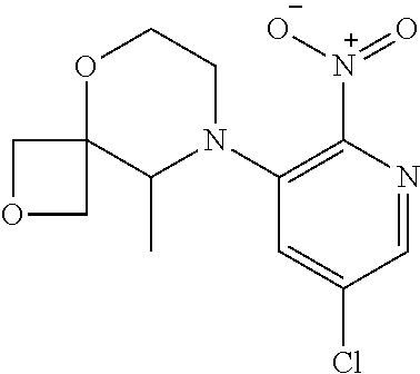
C1(N2CCOC3(C2C)COC3)=C([N+](=O)[O-])N=CC(Cl)=C1
